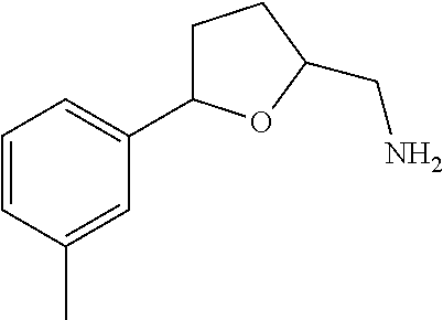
C1=CC(C)=CC(C2CCC(CN)O2)=C1
